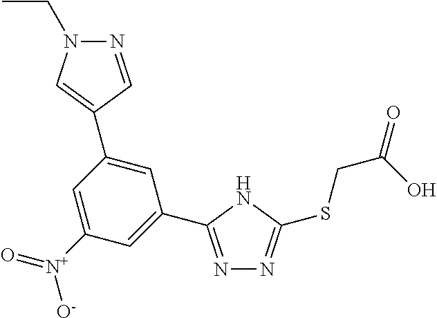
N1=C(C2=CC([N+](=O)[O-])=CC(C3=CN(CC)N=C3)=C2)NC(SCC(O)=O)=N1
